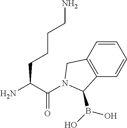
C(C(=O)N1CC2=C(C=CC=C2)C1B(O)O)(CCCCN)N
